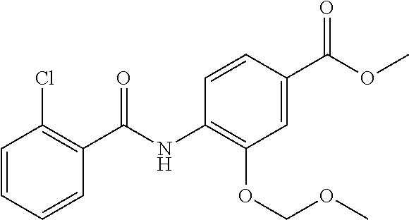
C1=CC=CC(C(NC2=C(OCOC)C=C(C(OC)=O)C=C2)=O)=C1Cl
